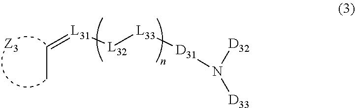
C(C)=[L31][L32][L33][D31]N([D32])[D33]
